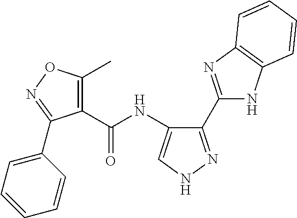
C1(C2=NC3=C(N2)C=CC=C3)=NNC=C1NC(=O)C1=C(C)ON=C1C1=CC=CC=C1
